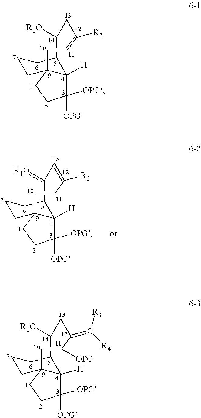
C12C([R1O])CC([R2])=CCC3(CCC([OPG])([OPG])C13[H])CCC2.C12C([R1O])CC(=C([R3])[R4])C([OPG])CC3(CCC([OPG])([OPG])C13[H])CCC2.C12c([R1O])C=C([R2])CCC3(CCC([OPG])([OPG])C13[H])CCC2
